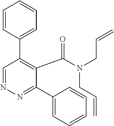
N1=CC(C2=CC=CC=C2)=C(C(=O)N(CC=C)CC=C)C(C2=CC=CC=C2)=N1
